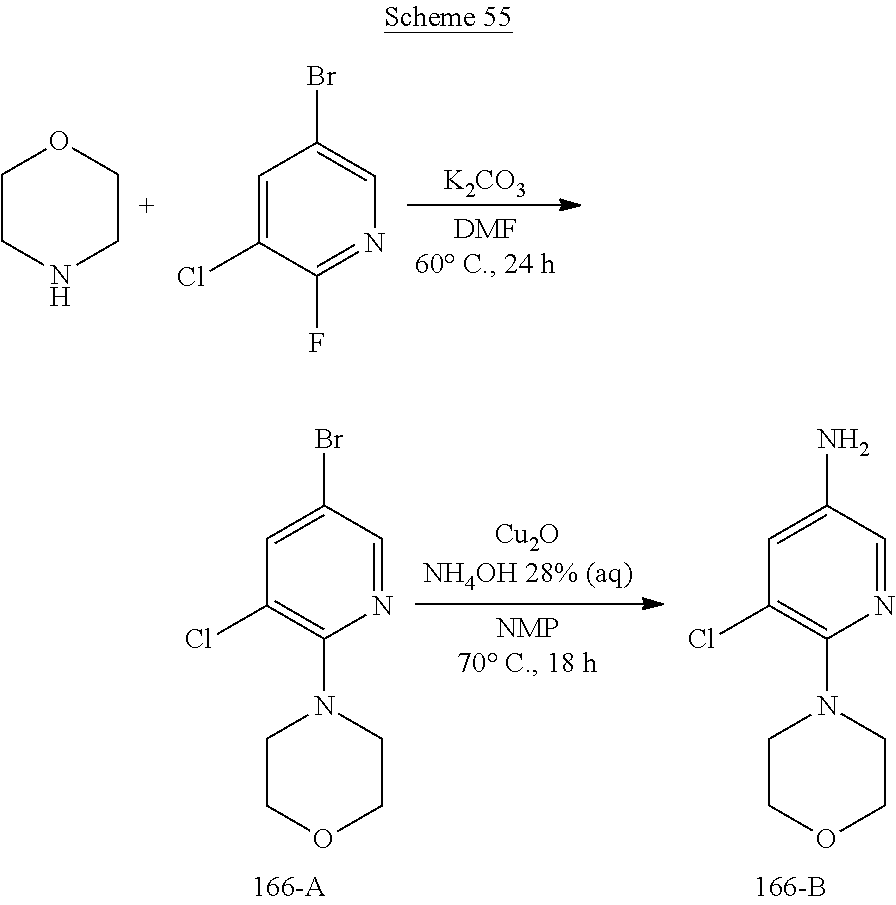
[K2CO3].C1CNCCO1.C1=C(Cl)C(F)=NC=C1Br.C1=C(Br)C=NC(N2CCOCC2)=C1Cl.C1=C(N)C=NC(N2CCOCC2)=C1Cl
